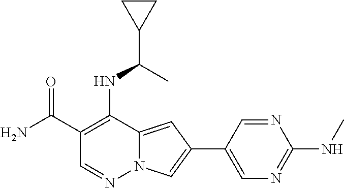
C1(C(N)=O)=C(NC(C2CC2)C)C2=CC(C3=CN=C(NC)N=C3)=CN2N=C1
